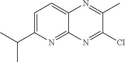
C1=C(C(C)C)N=C2C(=C1)N=C(C)C(Cl)=N2
